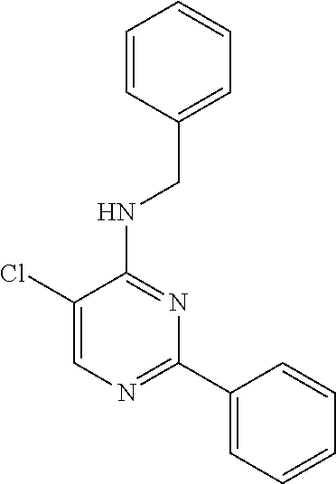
N(C1=NC(C2=CC=CC=C2)=NC=C1Cl)CC1=CC=CC=C1
